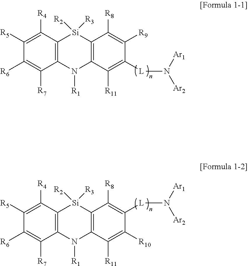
C12=C(C([R4])=C([R5])C([R6])=C1[R7])[Si]([R2])([R3])C1=C(N2[R1])C([R11])=C([L]N([Ar2])[Ar1])C([R9])=C1[R8].C12=C(C([R4])=C([R5])C([R6])=C1[R7])[Si]([R2])([R3])C1=C(N2[R1])C([R11])=C([R10])C([L]N([Ar2])[Ar1])=C1[R8]
